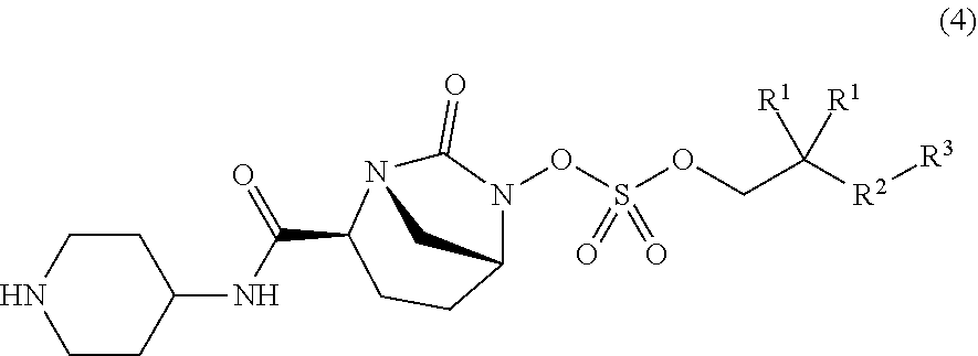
O(CC([R2][R3])([R1])[R1])S(ON1C(=O)N2C(C(=O)NC3CCNCC3)CCC1C2)(=O)=O
